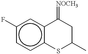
c1(F)ccc2c(c1)C(=[NOCH3])CC(C)S2
